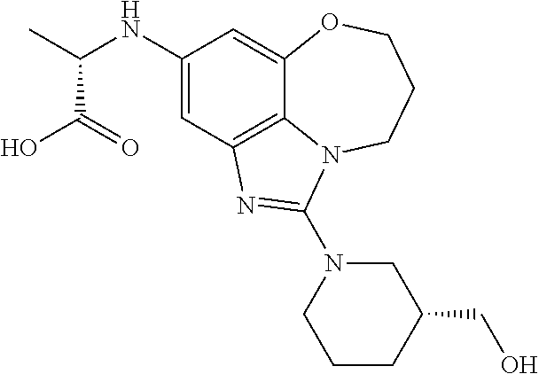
C1(NC(C)C(=O)O)=CC2=C3C(=C1)OCCCN3C(N1CCCC(CO)C1)=N2
